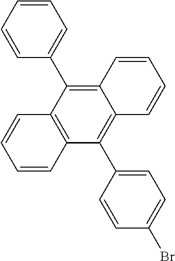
C1=CC2=C(C=C1)C(C1=CC=CC=C1)=C1C(=C2C2=CC=C(Br)C=C2)C=CC=C1
